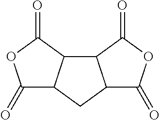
C12C3C(CC1C(=O)OC2=O)C(=O)OC3=O
